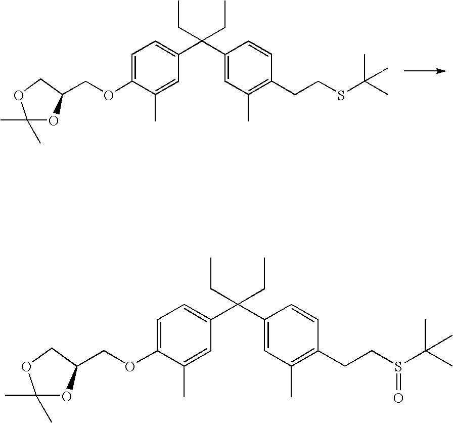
C1=C(OCC2OC(C)(C)OC2)C(C)=CC(C(C2=CC(C)=C(CCSC(C)(C)C)C=C2)(CC)CC)=C1.C1=C(OCC2OC(C)(C)OC2)C(C)=CC(C(C2=CC(C)=C(CCS(C(C)(C)C)=O)C=C2)(CC)CC)=C1
